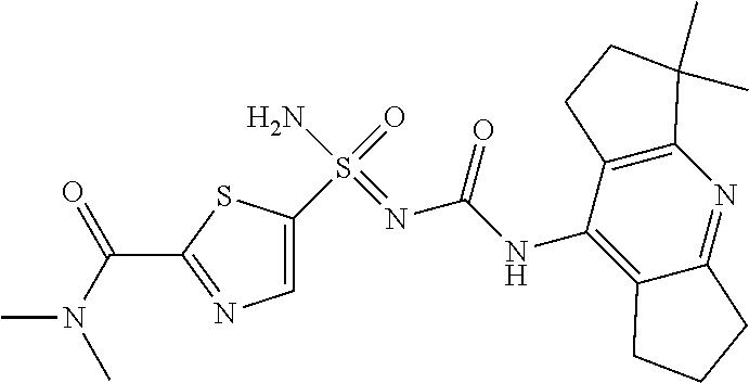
C1=C(S(=O)(N)=NC(NC2=C3C(=NC4=C2CCC4(C)C)CCC3)=O)SC(C(N(C)C)=O)=N1
